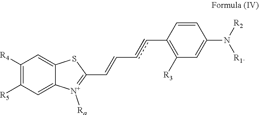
[Ra][N+]1=C(C=CccC2=C([R3])C=C(N([R1])[R2])C=C2)SC2=CC([R4])=C([R5])C=C12
